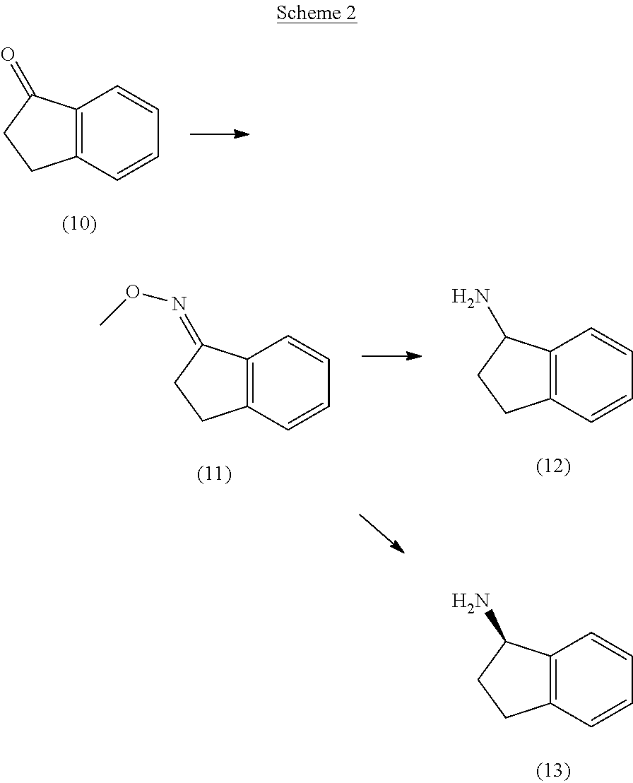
C12=C(C=CC=C1)CCC2=O.C12=C(C=CC=C1)CCC2=NOC.C12=C(C=CC=C1)CCC2N.C12=C(C=CC=C1)CCC2N
